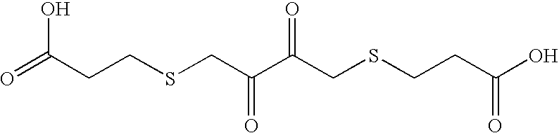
O=C(CCSCC(C(CSCCC(O)=O)=O)=O)O
